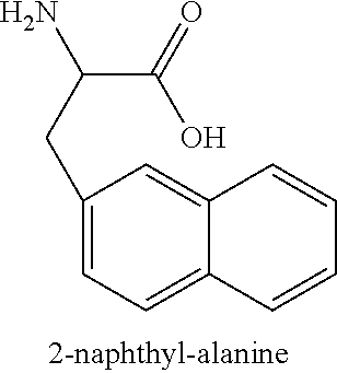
C(C(C(=O)O)N)C1=CC=C2C(=C1)C=CC=C2
